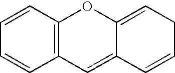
C1=CC2=C(C=C1)C=C1C(=CCC=C1)O2
